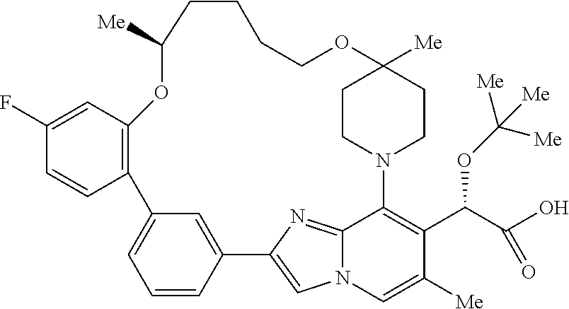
C1=CC2=CC(=C1)C1=C(C=C(F)C=C1)OC([Me])CCCCOC1([Me])CCN(C3=C(C(C(O)=O)OC([Me])([Me])[Me])C([Me])=CN4C3=NC2=C4)CC1
